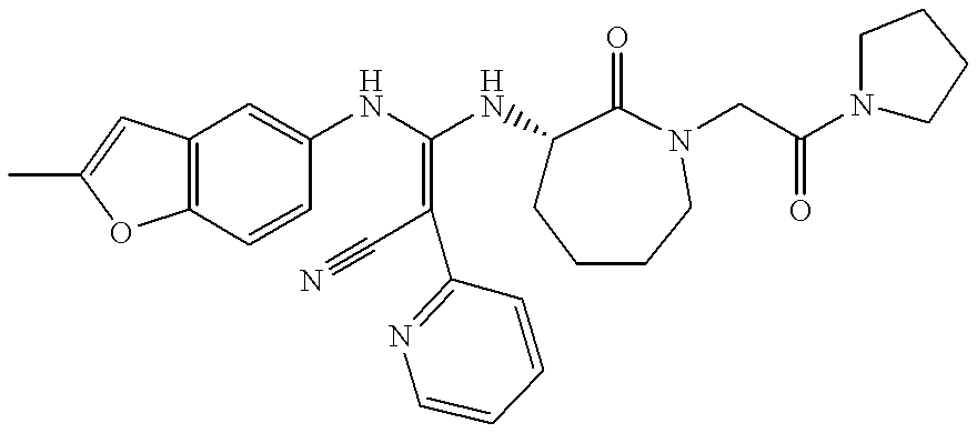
C12=C(C=CC(NC(=C(C#N)C3=NC=CC=C3)NC3CCCCN(CC(N4CCCC4)=O)C3=O)=C1)OC(C)=C2
